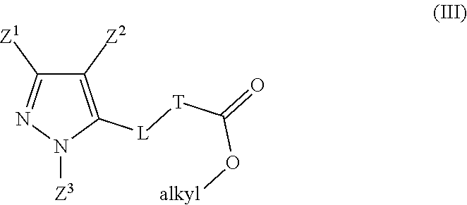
C1([Z2])=C([L][T]C(O[alkyl])=O)N([Z3])N=C1[Z1]
